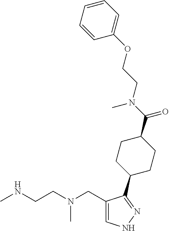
CNCCN(CC1=CNN=C1C1CCC(C(=O)N(CCOC2=CC=CC=C2)C)CC1)C
